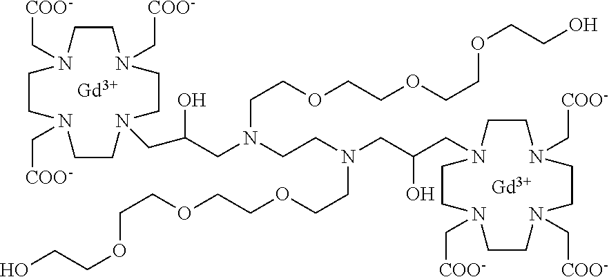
[Gd].[Gd].C1CN(C[COO-])CCN(CC(CN(CCN(CC(CN2CCN(C[COO-])CCN(C[COO-])CCN(C[COO-])CC2)O)CCOCCOCCOCCO)CCOCCOCCOCCO)O)CCN(C[COO-])CCN1C[COO-]
